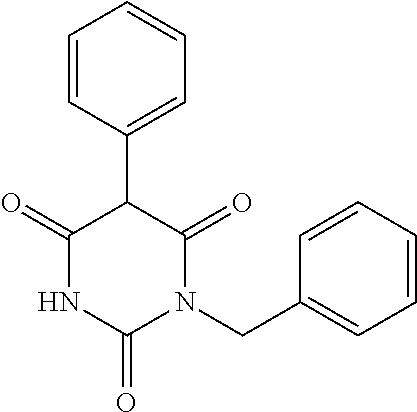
C1=CC(C2C(=O)NC(=O)N(CC3=CC=CC=C3)C2=O)=CC=C1
